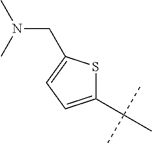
C1(C(C)(C)C)=CC=C(CN(C)C)S1
